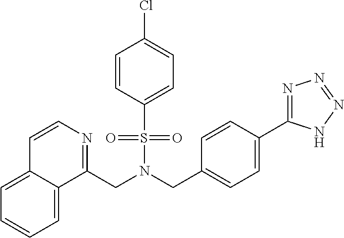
C1=CC(S(=O)(=O)N(CC2=CC=C(C3=NN=NN3)C=C2)CC2=NC=CC3=CC=CC=C23)=CC=C1Cl
